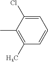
C1=C(Cl)C(C)=C(C)C=C1
